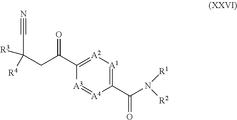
C(=O)(C1=[A2][A1]=C(C(N([R2])[R1])=O)[A4]=[A3]1)CC([R4])(C#N)[R3]
